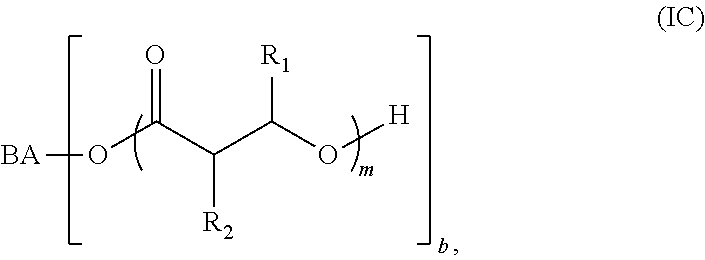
O(C(C(C(O[H])[R1])[R2])=O)[BA]
